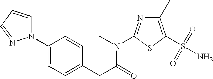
C1(C)=C(S(N)(=O)=O)SC(N(C)C(CC2=CC=C(N3C=CC=N3)C=C2)=O)=N1
